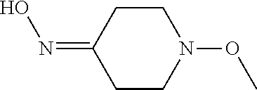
C1CN(OC)CCC1=NO
